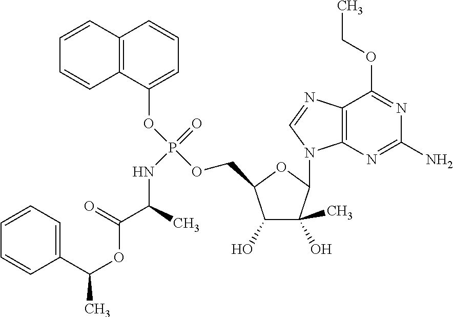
C12=C(N=C(N)N=C1OCC)N(C1C(O)(C)C(O)C(COP(OC3=CC=CC4=C3C=CC=C4)(=O)NC(C)C(=O)OC(C3=CC=CC=C3)C)O1)C=N2
